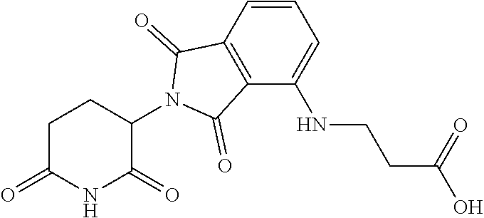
C1C(=O)NC(=O)C(N2C(=O)C3=C(C2=O)C=CC=C3NCCC(O)=O)C1
